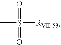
CS([RVII-53])(=O)=O
